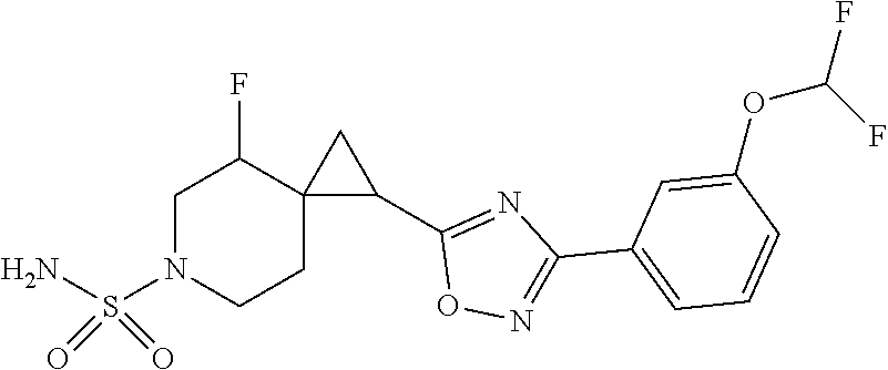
C1=C(OC(F)F)C=CC=C1C1=NOC(C2CC23CCN(S(N)(=O)=O)CC3F)=N1
